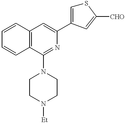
C1=CC2=C(C=C1)C(N1CCN([Et])CC1)=NC(C1=CSC([CHO])=C1)=C2
